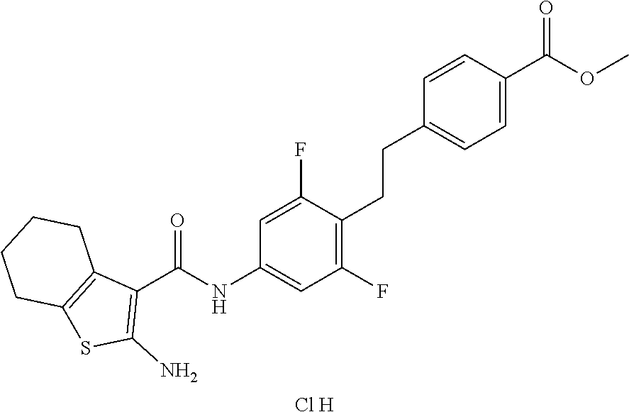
C1=CC(C(OC)=O)=CC=C1CCC1=C(F)C=C(NC(C2=C(N)SC3=C2CCCC3)=O)C=C1F.[Cl H]
